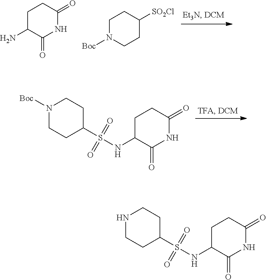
C1N([Boc])CCC([SO2Cl])C1.C1C(N)C(=O)NC(=O)C1.S(NC1C(=O)NC(=O)CC1)(C1CCN([Boc])CC1)(=O)=O.S(NC1C(=O)NC(=O)CC1)(C1CCNCC1)(=O)=O
